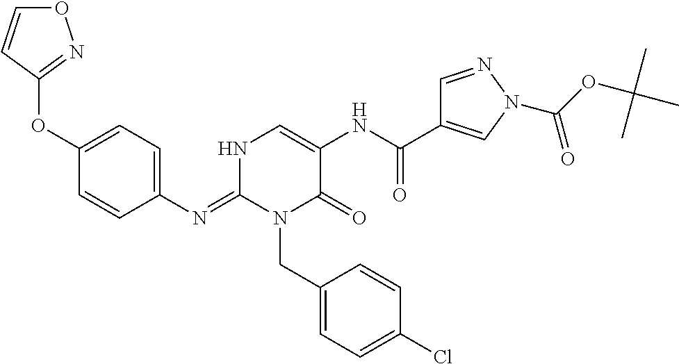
C1(N=C2N(CC3=CC=C(Cl)C=C3)C(=O)C(NC(=O)C3=CN(C(OC(C)(C)C)=O)N=C3)=CN2)=CC=C(OC2=NOC=C2)C=C1
